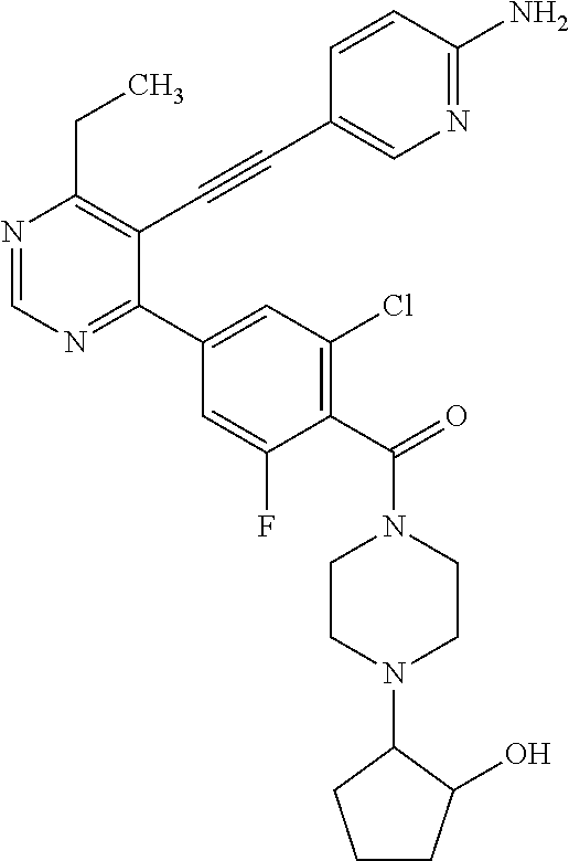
N1=CN=C(C2=CC(Cl)=C(C(=O)N3CCN(C4C(O)CCC4)CC3)C(F)=C2)C(C#CC2=CN=C(N)C=C2)=C1CC
